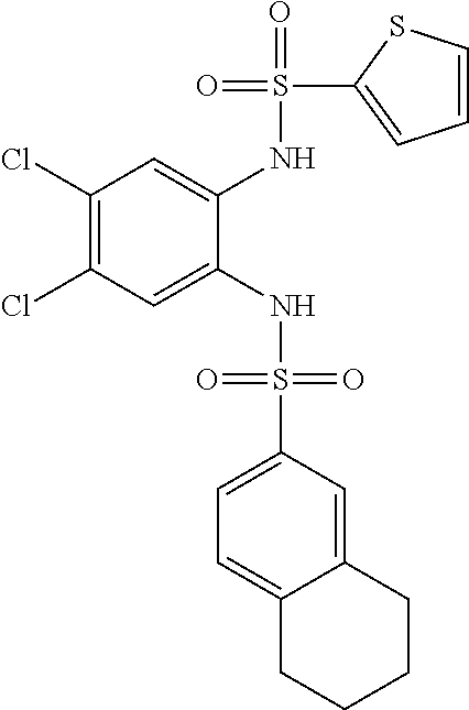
C1(Cl)=C(Cl)C=C(NS(=O)(=O)C2=CC=C3C(=C2)CCCC3)C(NS(=O)(C2=CC=CS2)=O)=C1
